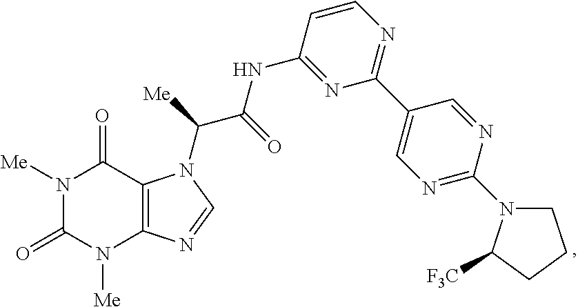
N1([Me])C(=O)N([Me])C2=C(C1=O)N(C(C(NC1=NC(C3=CN=C(N4CCCC4[F3C])N=C3)=NC=C1)=O)[Me])C=N2
